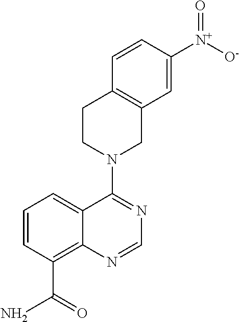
C1=CC(C(=O)N)=C2C(=C1)C(N1CC3=C(CC1)C=CC([N+]([O-])=O)=C3)=NC=N2
